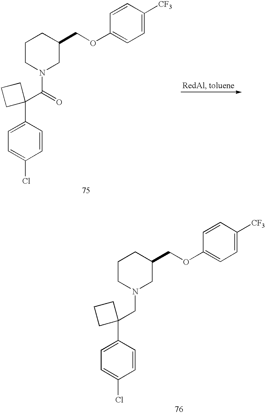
C1CN(C(C2(C3=CC=C(Cl)C=C3)CCC2)=O)CC(COC2=CC=C([CF3])C=C2)C1.C1CN(CC2(C3=CC=C(Cl)C=C3)CCC2)CC(COC2=CC=C([CF3])C=C2)C1
